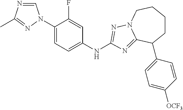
C1=NC(C)=NN1C1=CC=C(NC2=NN3CCCCC(C4=CC=C([OCF3])C=C4)C3=N2)C=C1F
